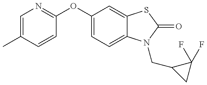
C1(OC2=CC=C3C(=C2)SC(=O)N3CC2CC2(F)F)=NC=C(C)C=C1
